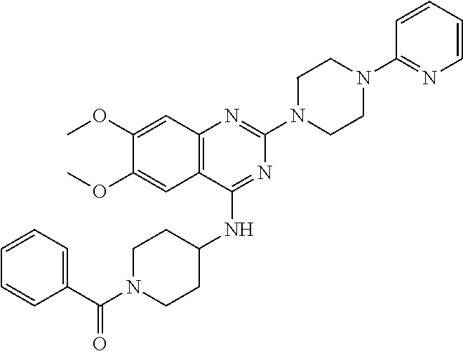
C12=C(C(NC3CCN(C(C4=CC=CC=C4)=O)CC3)=NC(N3CCN(C4=NC=CC=C4)CC3)=N1)C=C(OC)C(OC)=C2
